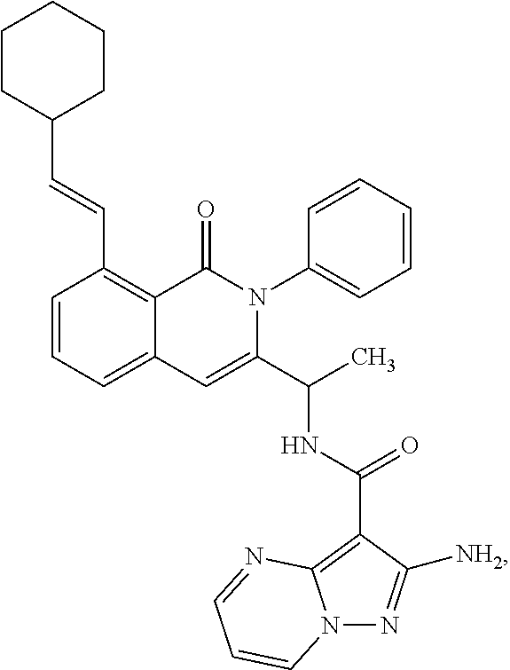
C1=CC=C2C(=C1C=CC1CCCCC1)C(=O)N(C1=CC=CC=C1)C(C(C)NC(=O)C1=C3N(N=C1[NH2])C=CC=N3)=C2
